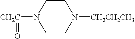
N1([CH2C]=O)CCN([CH2CH2CH3])CC1
